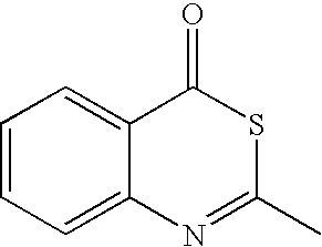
C1=CC=C2C(=C1)C(=O)SC(C)=N2
